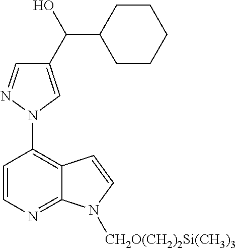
C1=CN=C2C(=C1N1C=C(C(O)C3CCCCC3)C=N1)C=CN2[CH2O(CH2)2Si(CH3)3]
